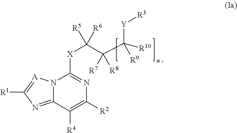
[X](C(C(C([R10])([R9])[Y][R3])([R7])[R8])([R5])[R6])C1=NC([R2])=C([R4])C2=NC([R1])=[A]N12
